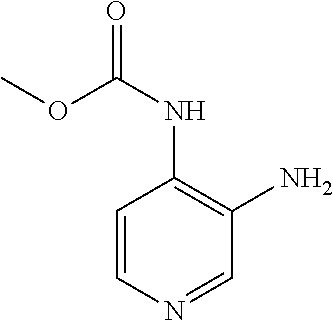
C1=CN=CC(N)=C1NC(=O)OC
